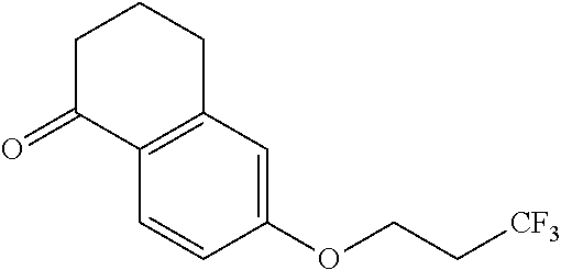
C1(OCC[CF3])=CC2=C(C=C1)C(=O)CCC2
